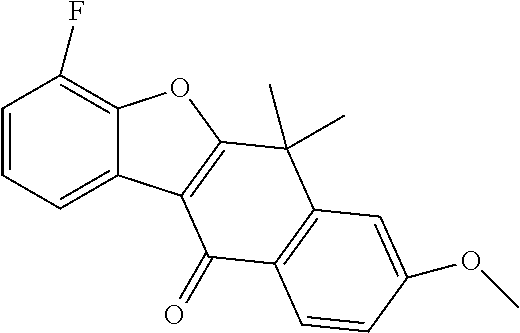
C1=CC=C2C(=C1F)OC1=C2C(=O)C2=C(C1(C)C)C=C(OC)C=C2
